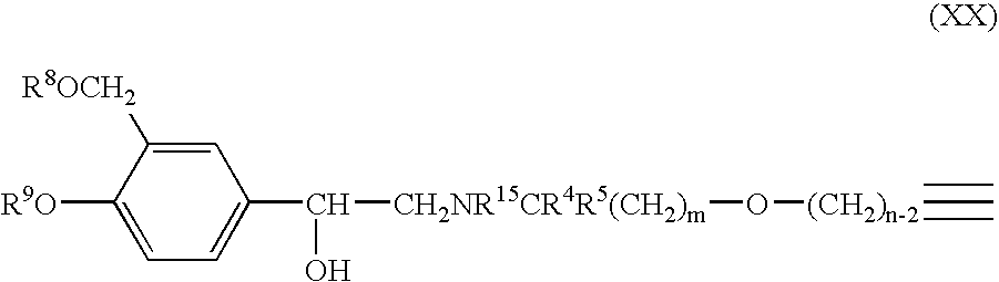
C1=C([R8OCH2])C([R9O])=CC=C1C([CH2NR15CR4R5(CH2)m]O[(CH2)n-2]#C)O
